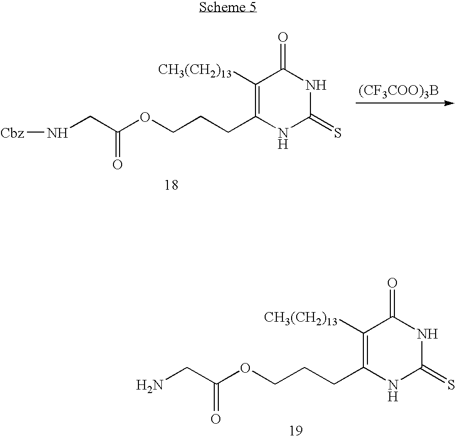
C1([CH3(CH2)13])=C(CCCOC(CN[Cbz])=O)NC(=S)NC1=O.[(CF3COO)3B].C1([CH3(CH2)13])=C(CCCOC(CN)=O)NC(=S)NC1=O
